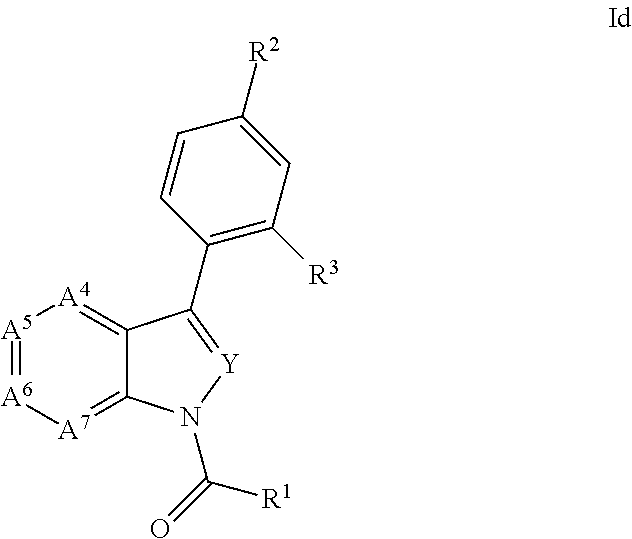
[A5]1=[A6][A7]=C2C(=[A4]1)C(C1=C([R3])C=C([R2])C=C1)=[Y]N2C(=O)[R1]
